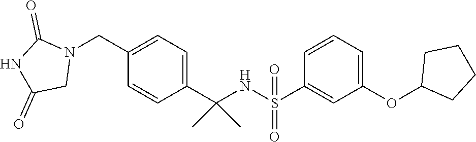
C1(C(NS(=O)(C2=CC(OC3CCCC3)=CC=C2)=O)(C)C)=CC=C(CN2C(=O)NC(=O)C2)C=C1
